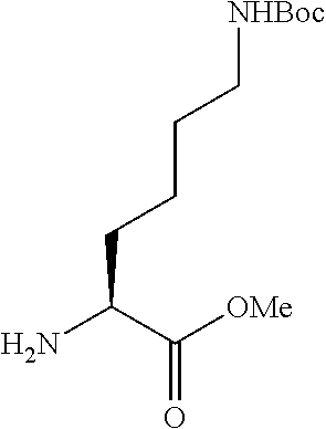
NC(C([OMe])=O)CCCC[NHBoc]
